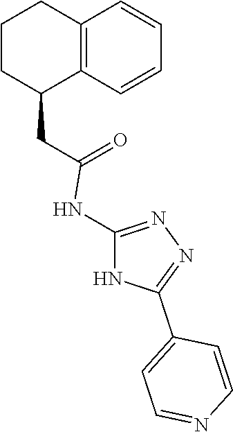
C1(CC(=O)NC2=NN=C(C3=CC=NC=C3)N2)C2=C(CCC1)C=CC=C2
